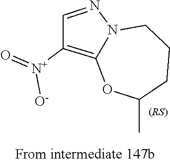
C1([N+](=O)[O-])=C2N(N=C1)CCCC(C)O2
